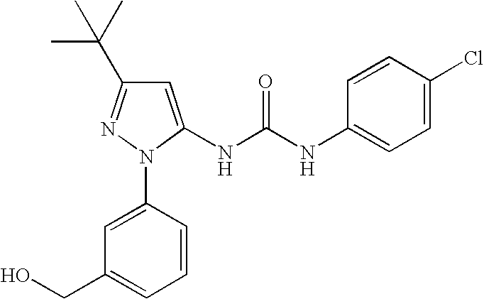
C1=C(NC(NC2=CC=C(Cl)C=C2)=O)N(C2=CC(CO)=CC=C2)N=C1C(C)(C)C
